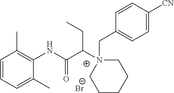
C1=CC=C(C)C(NC(C(N2(CC3=CC=C([CN])C=C3)CCCCC2)CC)=O)=C1C.[Br-]
